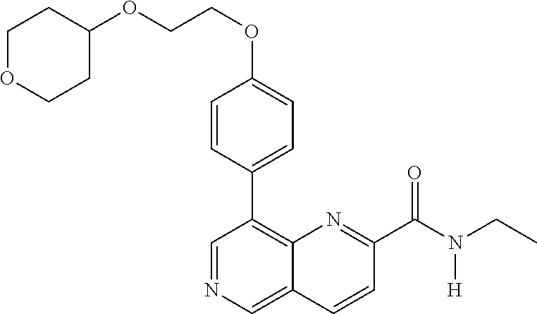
C1(OCCOC2CCOCC2)=CC=C(C2=C3C(=CN=C2)C=CC(C(N(CC)[H])=O)=N3)C=C1
